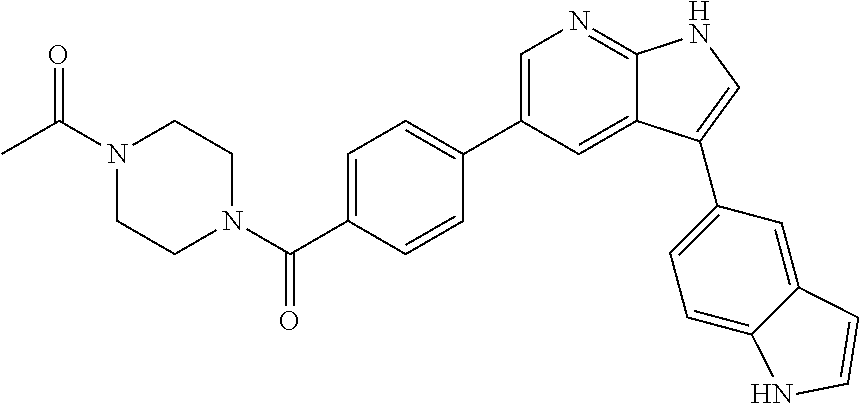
C1=C(C2=CC=C(C(N3CCN(C(C)=O)CC3)=O)C=C2)C=C2C(=N1)NC=C2C1=CC=C2C(=C1)C=CN2
